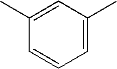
C1=C(C)C=C(C)C=C1
